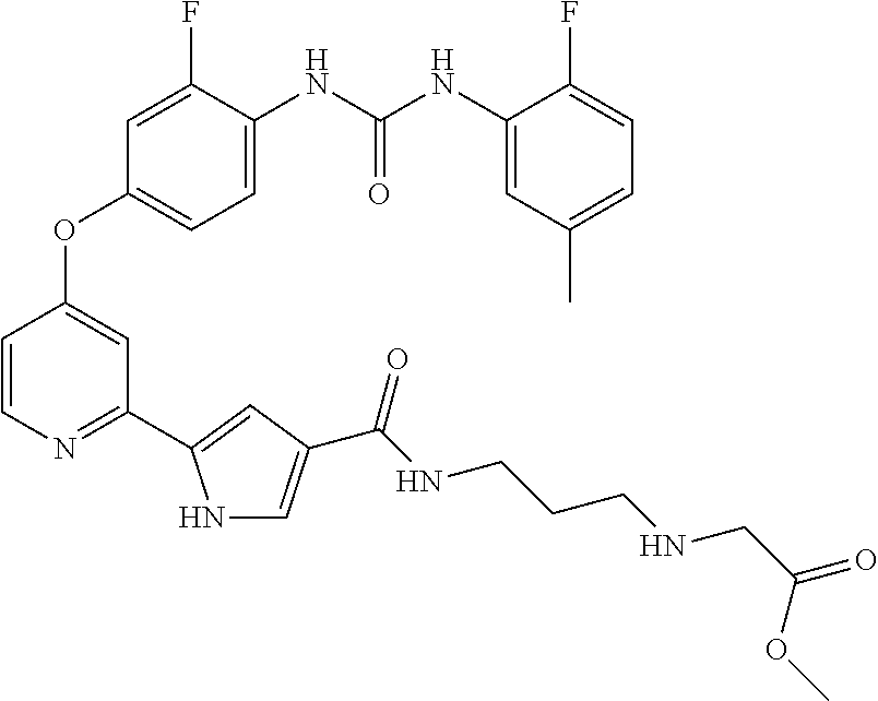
C1=C(NC(NC2=CC(C)=CC=C2F)=O)C(F)=CC(OC2=CC(C3=CC(C(NCCCNCC(OC)=O)=O)=CN3)=NC=C2)=C1
